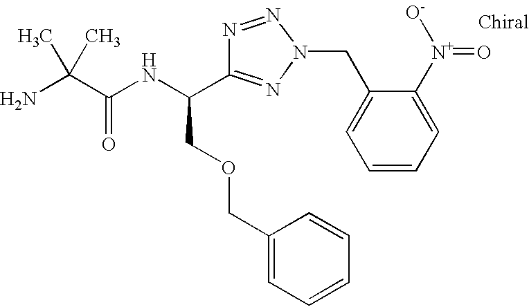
NC(C(NC(COCC1=CC=CC=C1)C1=NN(CC2=CC=CC=C2[N+]([O-])=O)N=N1)=O)(C)C
